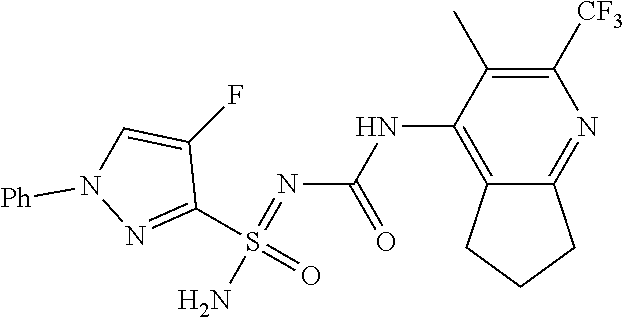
N(C1=C2C(=NC([CF3])=C1C)CCC2)C(N=S(N)(C1=NN([Ph])C=C1F)=O)=O
